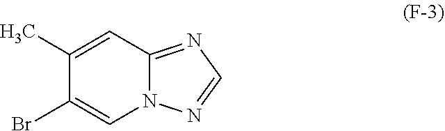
C12=NC=NN1C=C(Br)C(C)=C2
